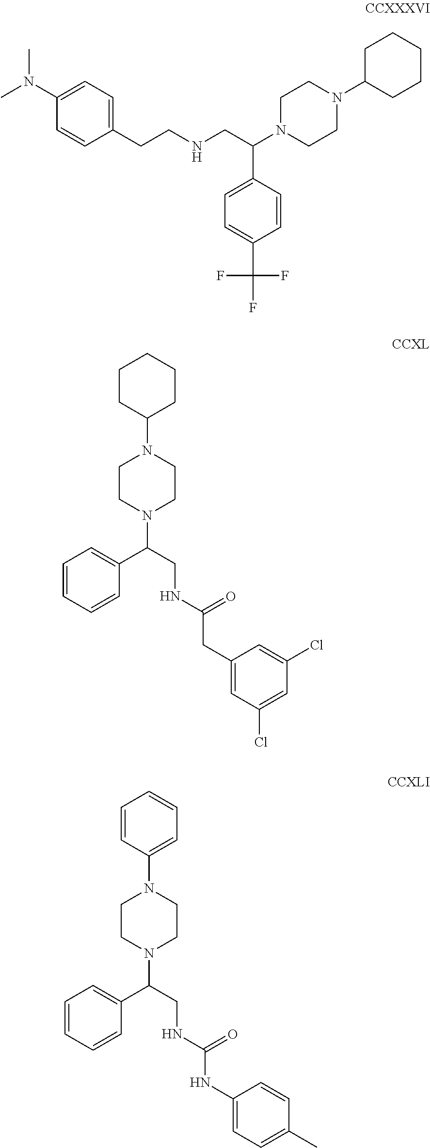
C1=CC(C(N2CCN(C3CCCCC3)CC2)CNCCC2=CC=C(N(C)C)C=C2)=CC=C1C(F)(F)F.C1CN(C(CNC(CC2=CC(Cl)=CC(Cl)=C2)=O)C2=CC=CC=C2)CCN1C1CCCCC1.C1CN(C(CNC(NC2=CC=C(C)C=C2)=O)C2=CC=CC=C2)CCN1C1=CC=CC=C1
